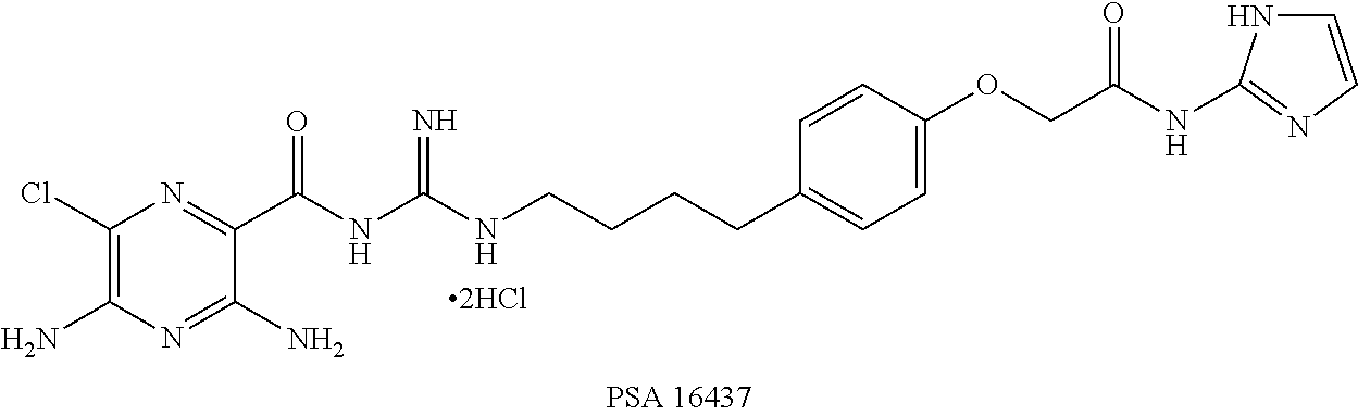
C1(Cl)=C(N)N=C(N)C(C(NC(NCCCCC2=CC=C(OCC(NC3=NC=CN3)=O)C=C2)=N)=O)=N1.[2HCl]
